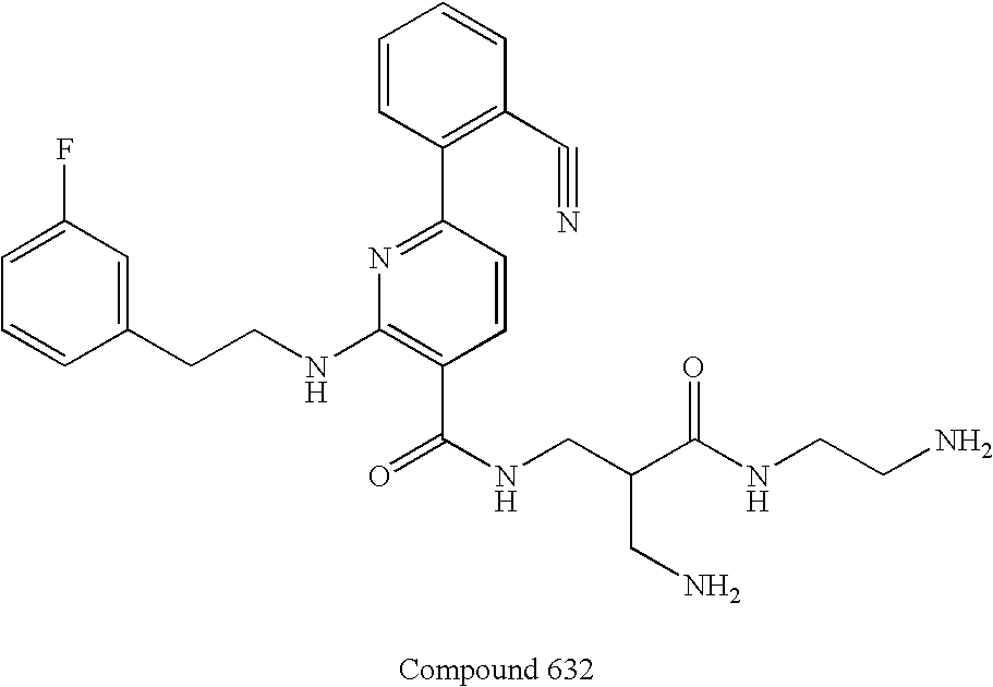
C1=CC(CCNC2=C(C(NCC(C(NCCN)=O)CN)=O)C=CC(C3=C(C#N)C=CC=C3)=N2)=CC(F)=C1
